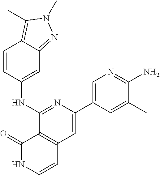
C1=CC(NC2=NC(C3=CN=C(N)C(C)=C3)=CC3=C2C(=O)NC=C3)=CC2=NN(C)C(C)=C12
